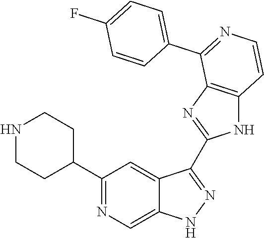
C1(C2=NC=C3C(=C2)C(C2=NC4=C(N2)C=CN=C4C2=CC=C(F)C=C2)=NN3)CCNCC1
